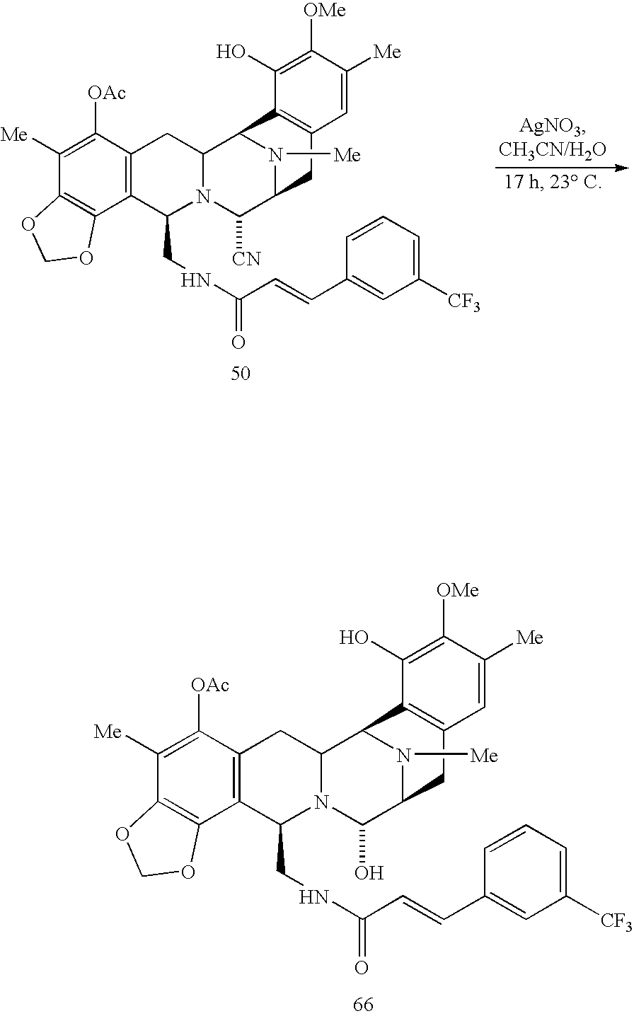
C1([Me])=C([OAc])C2=C(C3=C1OCO3)C(CNC(C=CC1=CC([CF3])=CC=C1)=O)N1C(C2)C2N([Me])C(C1O)CC1=C2C(O)=C([OMe])C([Me])=C1.C1([Me])=C([OAc])C2=C(C3=C1OCO3)C(CNC(C=CC1=CC([CF3])=CC=C1)=O)N1C(C2)C2N([Me])C(C1[CN])CC1=C2C(O)=C([OMe])C([Me])=C1
